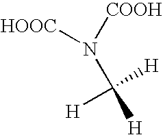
[COOH]N(C([H])([H])[H])[HOOC]
